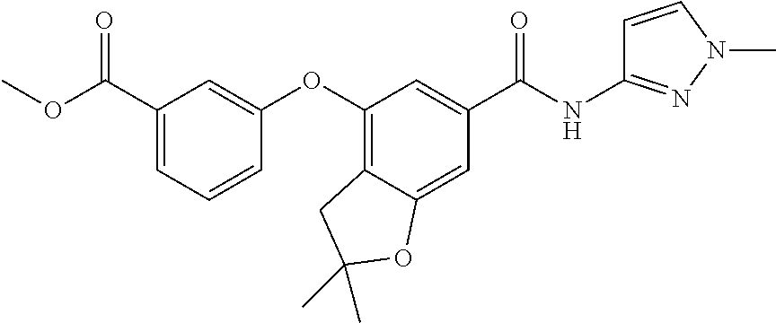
C1(C(OC)=O)=CC=CC(OC2=C3C(=CC(C(NC4=NN(C)C=C4)=O)=C2)OC(C)(C)C3)=C1
